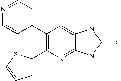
N1=CC=C(C2=C(C3=CC=CS3)N=C3C(=C2)NC(=O)N3)C=C1
